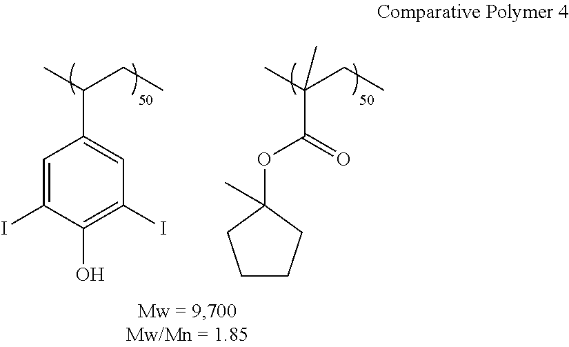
CC(CC)C1=CC(I)=C(O)C(I)=C1.CC(CC)(C(=O)OC1(C)CCCC1)C
